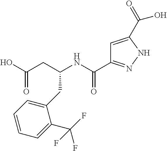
OC(CC(NC(=O)C1=NNC(C(=O)O)=C1)CC1=CC=CC=C1C(F)(F)F)=O
